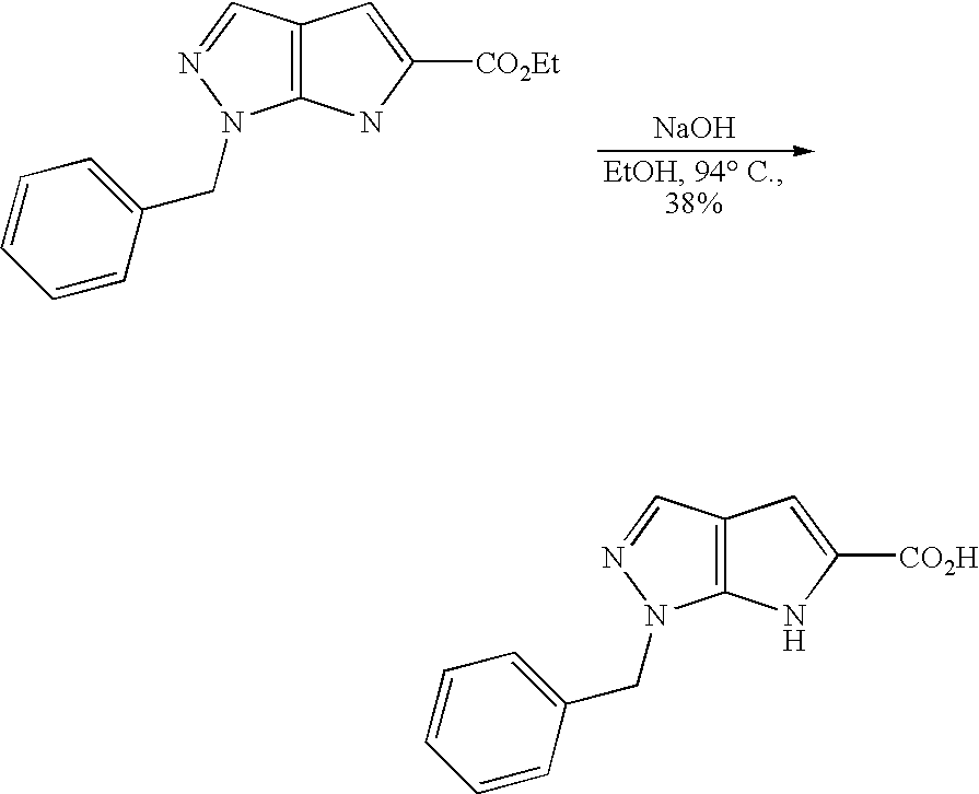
C12=C(C=NN1CC1=CC=CC=C1)C=C([CO2Et])N2.[NaOH].C12=C(C=NN1CC1=CC=CC=C1)C=C([CO2H])N2
